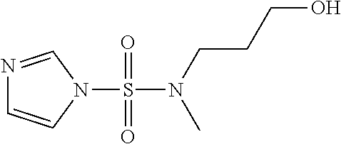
N1=CN(S(N(CCCO)C)(=O)=O)C=C1
